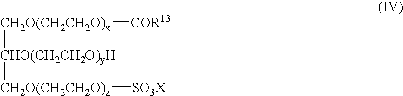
[CH2O(CH2CH2O)x]([CHO(CH2CH2O)yH][CH2O(CH2CH2O)z][SO3X])[COR13]
